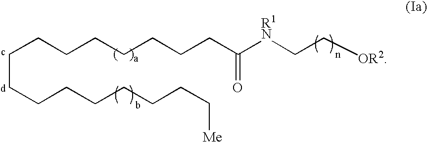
C(CCCCCCCC([R1N]CC[OR2])=O)CCCCCCCC[Me]
